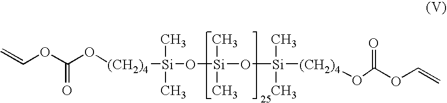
C=COC(O[(CH2)4][Si](O[Si](C)(C)O[Si]([(CH2)4]OC(OC=C)=O)(C)C)(C)C)=O
